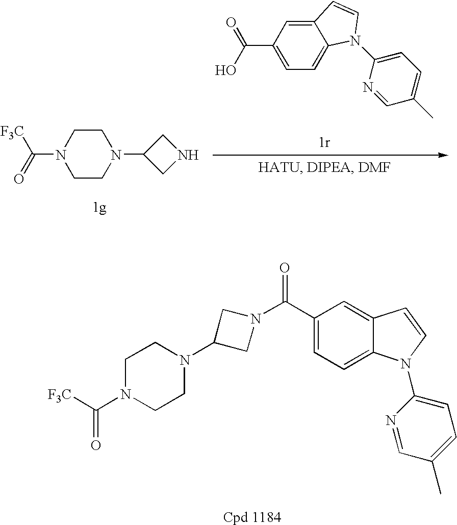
C1(C(N2CC(N3CCN(C([F3C])=O)CC3)C2)=O)=CC=C2C(=C1)C=CN2C1=CC=C(C)C=N1.C1CN(C(=O)[F3C])CCN1C1CNC1.C12=CC(C(O)=O)=CC=C1N(C1=CC=C(C)C=N1)C=C2
